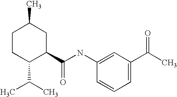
C1CC(C(C)C)C(C(NC2=CC(C(C)=O)=CC=C2)=O)CC1C
